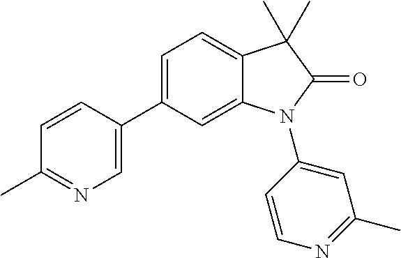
C1=C(C2=CN=C(C)C=C2)C=C2C(=C1)C(C)(C)C(=O)N2C1=CC(C)=NC=C1
